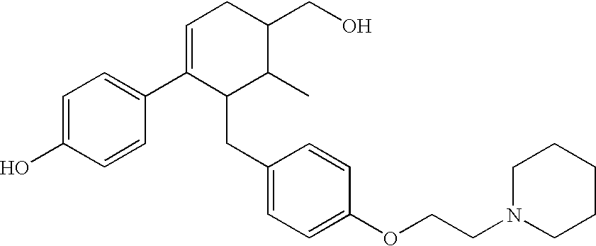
C1=C(O)C=CC(C2=CCC(CO)C(C)C2CC2=CC=C(OCCN3CCCCC3)C=C2)=C1
